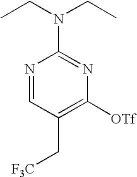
N1=CC(C[F3C])=C([OTf])N=C1N(CC)CC
